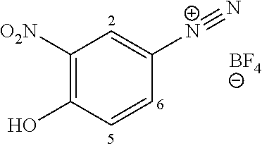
C1([O2N])=C(O)C=CC([N+]#N)=C1.[BF4]
